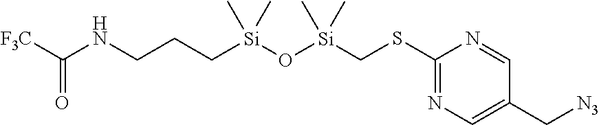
C1(C[N3])=CN=C(SC[Si](C)(O[Si](C)(CCCNC(=O)[F3C])C)C)N=C1
